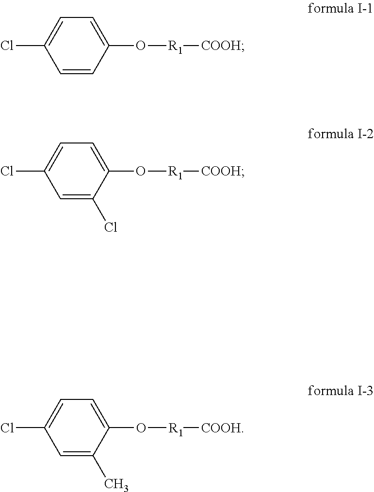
C1=C(O[R1][COOH])C=CC(Cl)=C1.C1=C(O[R1][COOH])C(Cl)=CC(Cl)=C1.C1=C(O[R1][COOH])C(C)=CC(Cl)=C1
